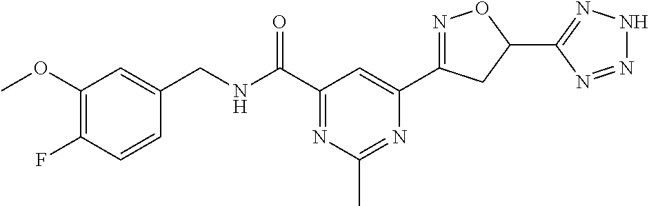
C1(CNC(C2=NC(C)=NC(C3=NOC(C4=NNN=N4)C3)=C2)=O)=CC(OC)=C(F)C=C1
